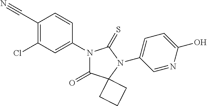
C1(C#N)=C(Cl)C=C(N2C(=O)C3(N(C4=CC=C(O)N=C4)C2=S)CCC3)C=C1
